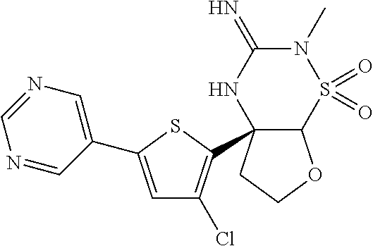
C12OCCC1(C1=C(Cl)C=C(C3=CN=CN=C3)S1)NC(=N)N(C)S2(=O)=O
